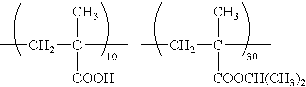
CCC(C)(C)[COOH].CCC(C)(C)[COOCH(CH3)2]
